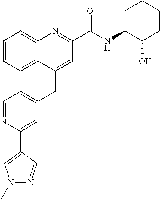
C1=NC(C2=CN(C)N=C2)=CC(CC2=CC(C(NC3C(O)CCCC3)=O)=NC3=CC=CC=C23)=C1
